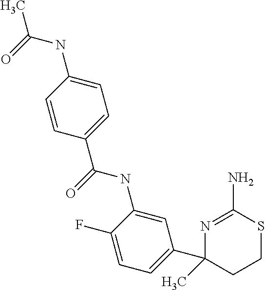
N1=C(N)SCCC1(C1=CC=C(F)C(NC(=O)C2=CC=C(NC(=O)C)C=C2)=C1)C
